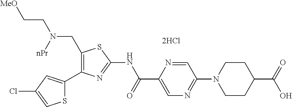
C1(CN(CC[MeO])[nPr])=C(C2=CC(Cl)=CS2)N=C(NC(C2=CN=C(N3CCC(C(=O)O)CC3)C=N2)=O)S1
